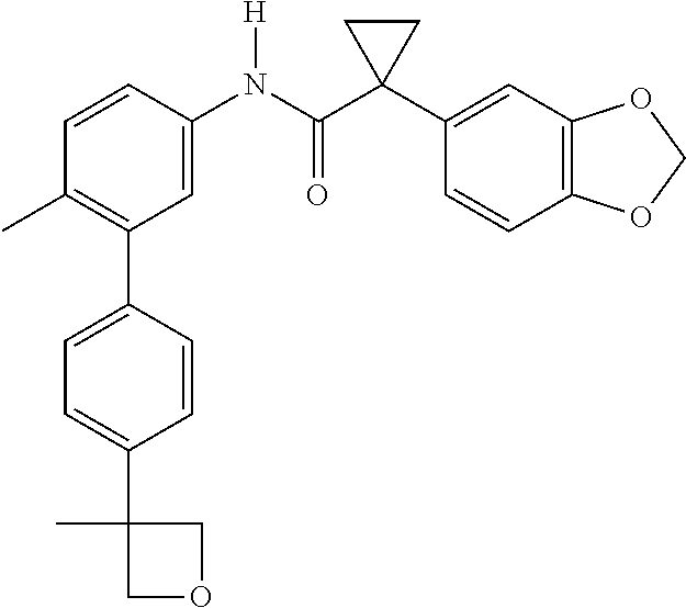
C1=C(N(C(C2(C3=CC4=C(C=C3)OCO4)CC2)=O)[H])C=CC(C)=C1C1=CC=C(C2(C)COC2)C=C1
